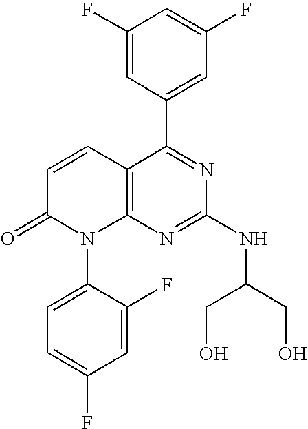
C1(F)=CC(C2=NC(NC(CO)CO)=NC3=C2C=CC(=O)N3C2=CC=C(F)C=C2F)=CC(F)=C1
